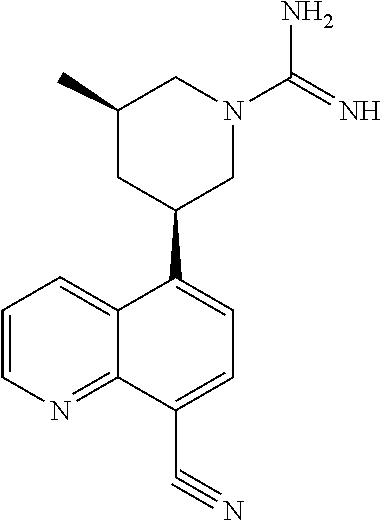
C12=CC=CN=C1C(C#N)=CC=C2C1CC(C)CN(C(N)=N)C1
